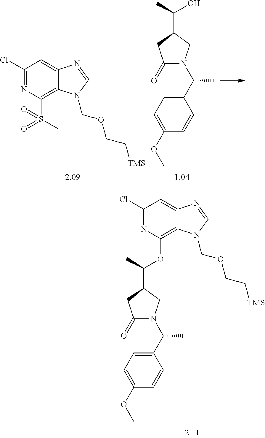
C1(Cl)=NC(S(C)(=O)=O)=C2C(=C1)N=CN2COCC[TMS].C1(=O)N(C(C)C2=CC=C(OC)C=C2)CC(C(O)C)C1.C1(Cl)=NC(OC(C2CN(C(C)C3=CC=C(OC)C=C3)C(=O)C2)C)=C2C(=C1)N=CN2COCC[TMS]
